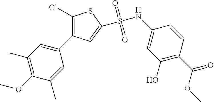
C1(Cl)=C(C2=CC(C)=C(OC)C(C)=C2)C=C(S(NC2=CC(O)=C(C(=O)OC)C=C2)(=O)=O)S1
